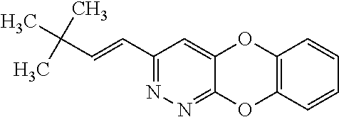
C(C=CC1=NN=C2C(=C1)OC1=C(O2)C=CC=C1)(C)(C)C
